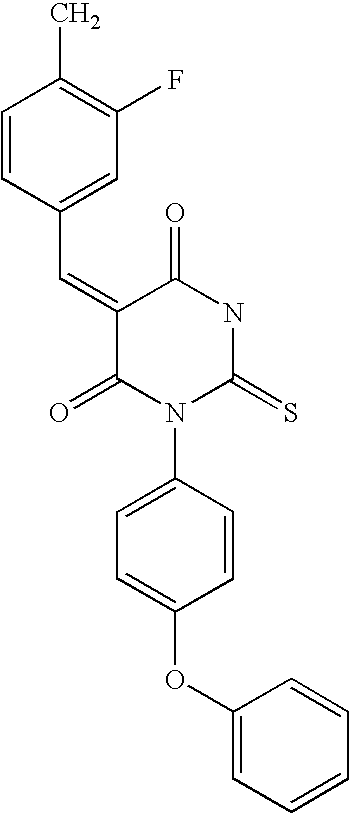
C1=CC(C=C2C(=O)N(C3=CC=C(OC4=CC=CC=C4)C=C3)C(=S)NC2=O)=CC(F)=C1C
